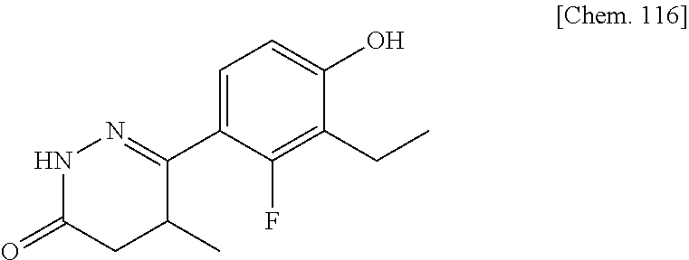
N1C(=O)CC(C)C(C2=CC=C(O)C(CC)=C2F)=N1
